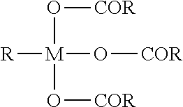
[R][M](O[COR])(O[COR])O[COR]
